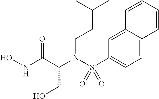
S(N(C(C(NO)=O)CO)CCC(C)C)(C1=CC=C2C(=C1)C=CC=C2)(=O)=O
